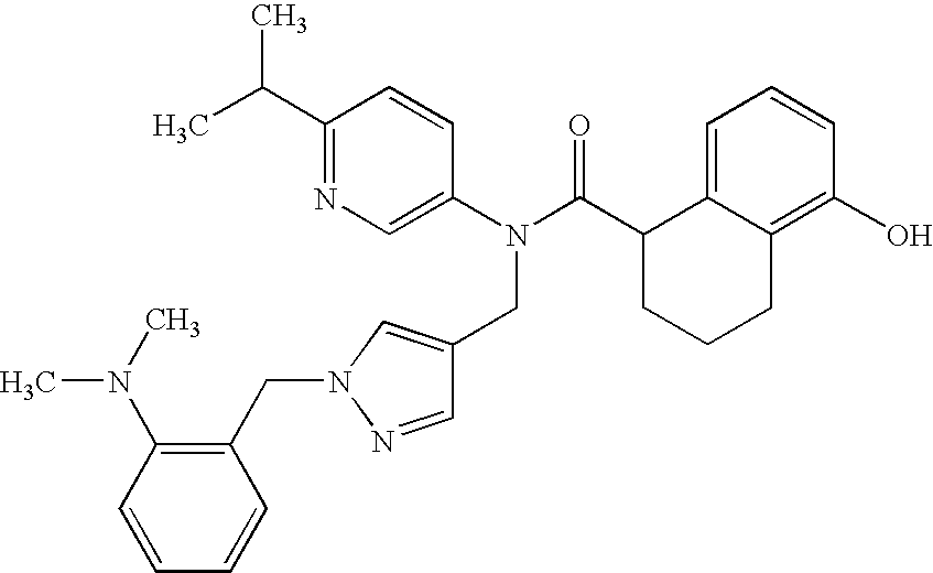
C1=C2C(=C(O)C=C1)CCCC2C(N(C1=CN=C(C(C)C)C=C1)CC1=CN(CC2=C(N(C)C)C=CC=C2)N=C1)=O
